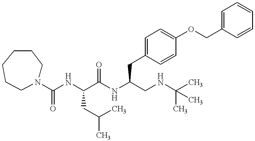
C1=C(COC2=CC=C(CC(NC(C(NC(=O)N3CCCCCC3)CC(C)C)=O)CNC(C)(C)C)C=C2)C=CC=C1
